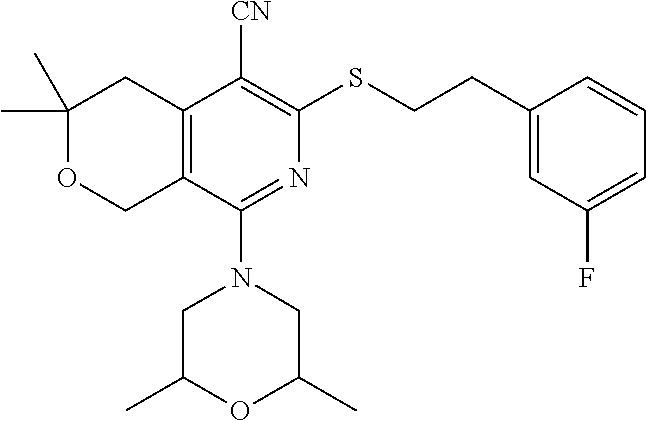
C1(C)(C)OCC2=C(C1)C([CN])=C(SCCC1=CC(F)=CC=C1)N=C2N1CC(C)OC(C)C1
